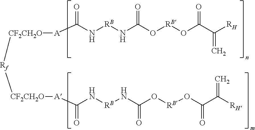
[A](C(N[RB]NC(O[RB]OC(C([RH])=C)=O)=O)=O)[CF2CH2O][Rf][CF2CH2O][A]C(N[RB]NC(O[RB]OC(C([RH])=C)=O)=O)=O
